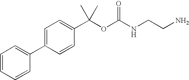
C1=CC=CC(C2=CC=C(C(OC(NCCN)=O)(C)C)C=C2)=C1
